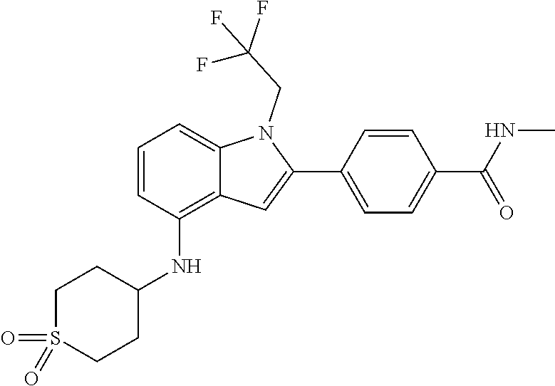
O=S1(=O)CCC(NC2=C3C(=CC=C2)N(CC(F)(F)F)C(C2=CC=C(C(NC)=O)C=C2)=C3)CC1
